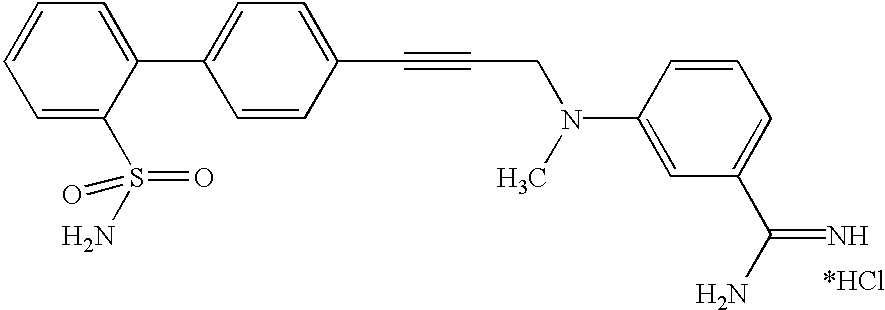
C1=C(S(N)(=O)=O)C(C2=CC=C(C#CCN(C)C3=CC(C(N)=N)=CC=C3)C=C2)=CC=C1
